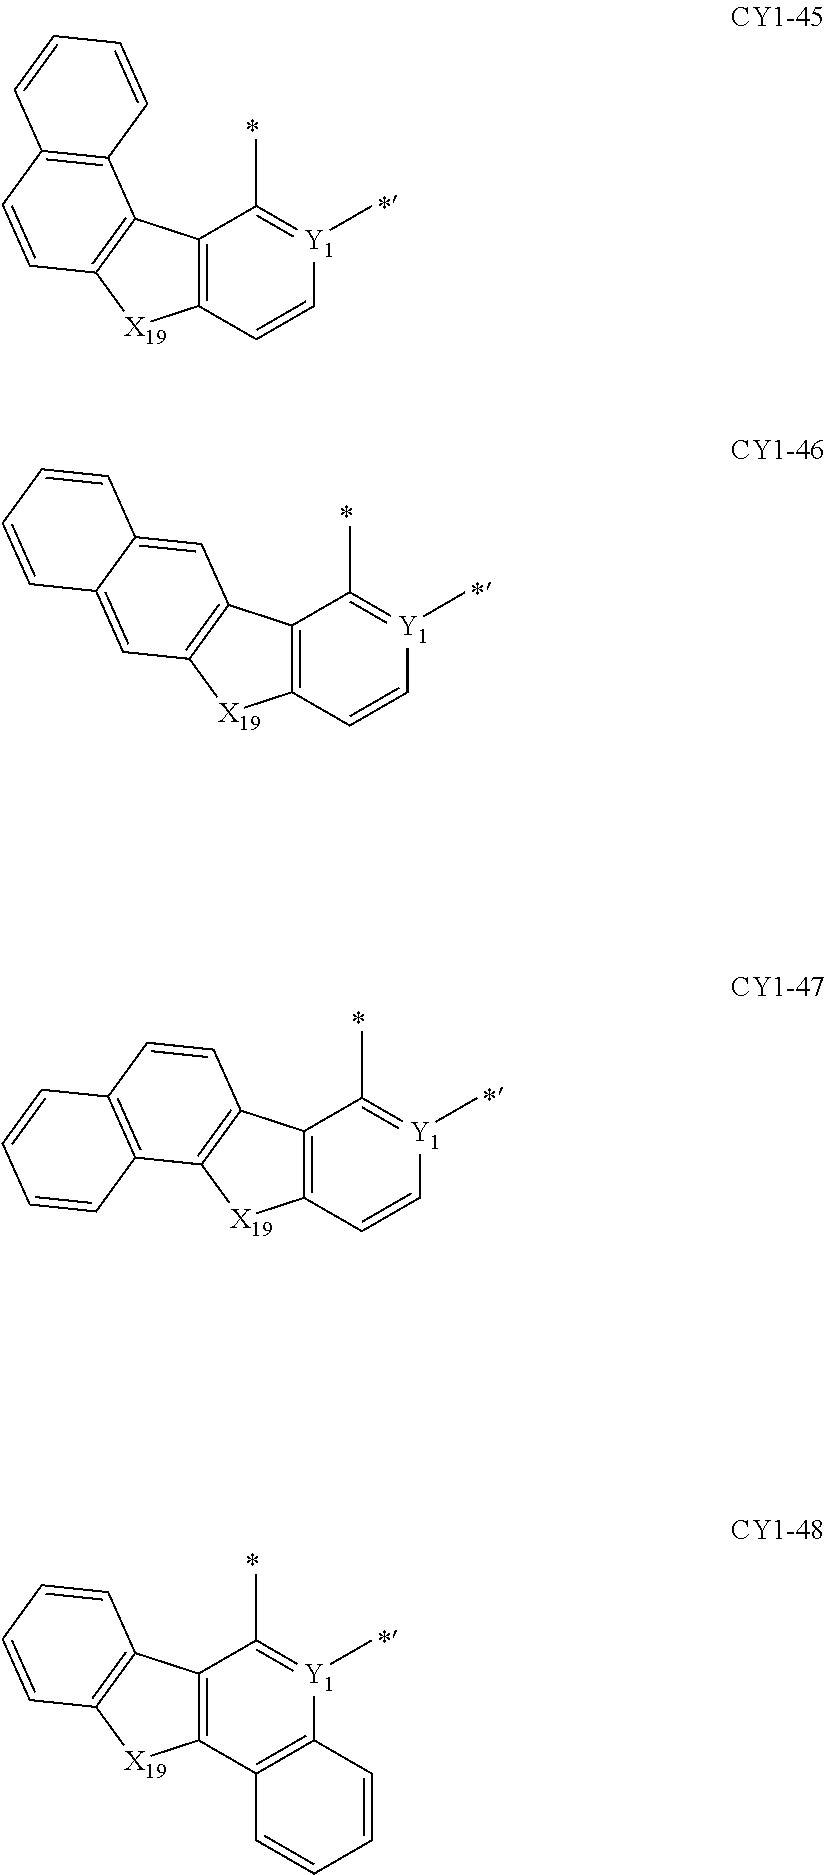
[Y1]1(C)=C(C)C2=C(C=C1)[X19]C1=C2C2=C(C=C1)C=CC=C2.[Y1]1(C)=C(C)C2=C(C=C1)[X19]C1=C2C=C2C(=C1)C=CC=C2.[Y1]1(C)=C(C)C2=C(C=C1)[X19]C1=C2C=CC2=C1C=CC=C2.[Y1]1(C)=C(C)C2=C(C3=C1C=CC=C3)[X19]C1=C2C=CC=C1
